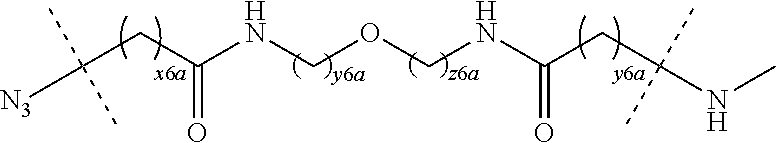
[N3]C(CC(=O)NCOCNC(CC(NC)(C)C)=O)(C)C
